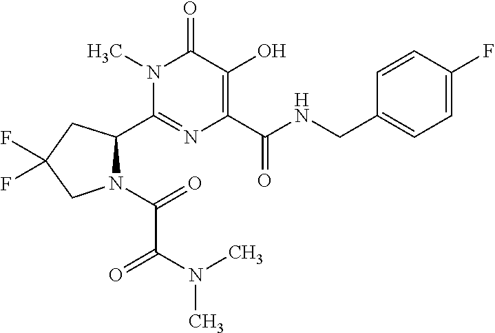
C1(C2N(C(=O)C(=O)N(C)C)CC(F)(F)C2)=NC(C(NCC2=CC=C(F)C=C2)=O)=C(O)C(=O)N1C
